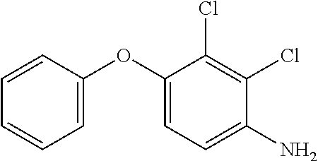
C1=C(OC2=CC=C(N)C(Cl)=C2Cl)C=CC=C1
